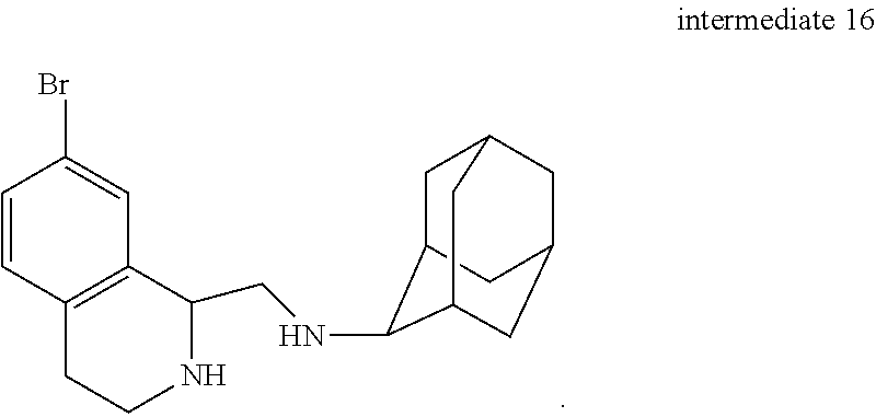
C1C2C(NCC3C4=C(C=CC(Br)=C4)CCN3)C3CC(CC1C3)C2
